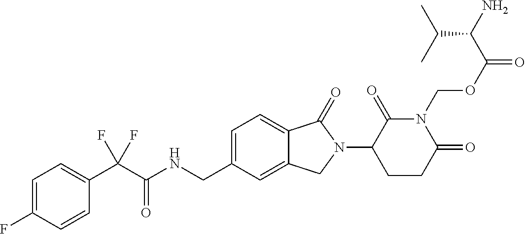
C1=C(F)C=CC(C(C(NCC2=CC=C3C(=C2)CN(C2CCC(=O)N(COC(C(C(C)C)N)=O)C2=O)C3=O)=O)(F)F)=C1
